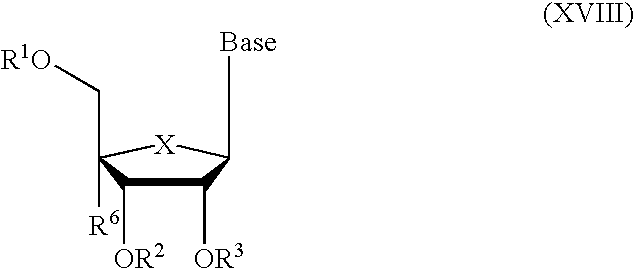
C1([OR3])C([OR2])C(C[R1O])([R6])[X]C1[Base]
